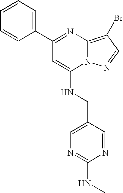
C1(C2=CC=CC=C2)=NC2=C(Br)C=NN2C(NCC2=CN=C(NC)N=C2)=C1
